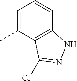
C1=C(C)C2=C(C=C1)NN=C2Cl
